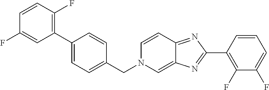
C1=CC(F)=C(C2=CC=C(CN3C=C4C(=NC(C5=C(F)C(F)=CC=C5)=N4)C=C3)C=C2)C=C1F
